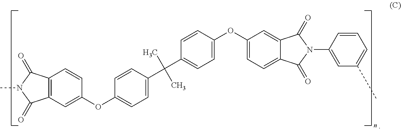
C12=C(C=C(OC3=CC=C(C(C4=CC=C(OC5=CC=C6C(=C5)C(=O)N(C5=CC(C)=CC=C5)C6=O)C=C4)(C)C)C=C3)C=C1)C(=O)N(C)C2=O
